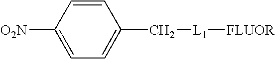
C1([O2N])=CC=C(C[L1][FLUOR])C=C1
